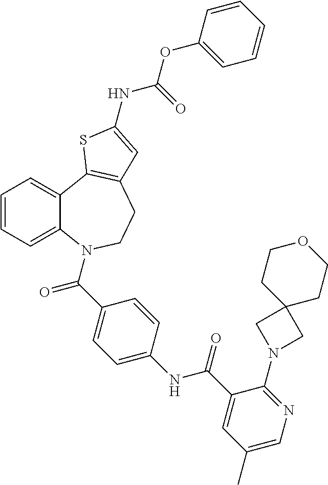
C1=CC=C2C(=C1)C1=C(CCN2C(=O)C2=CC=C(NC(=O)C3=CC(C)=CN=C3N3CC4(C3)CCOCC4)C=C2)C=C(NC(=O)OC2=CC=CC=C2)S1
